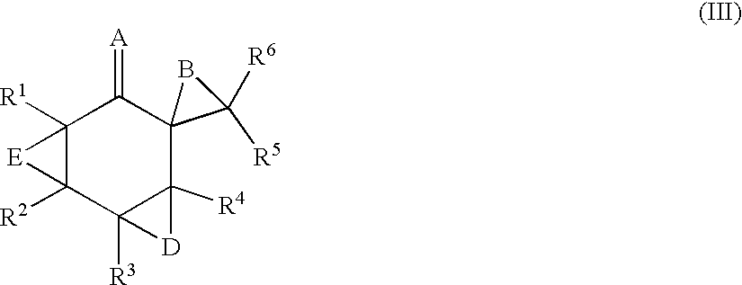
C12([R1])C([R2])(C3([R3])C([R4])(C4(C1=[A])C([R5])([R6])B4)[D]3)[E]2
